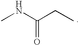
CNC(CC)=O
